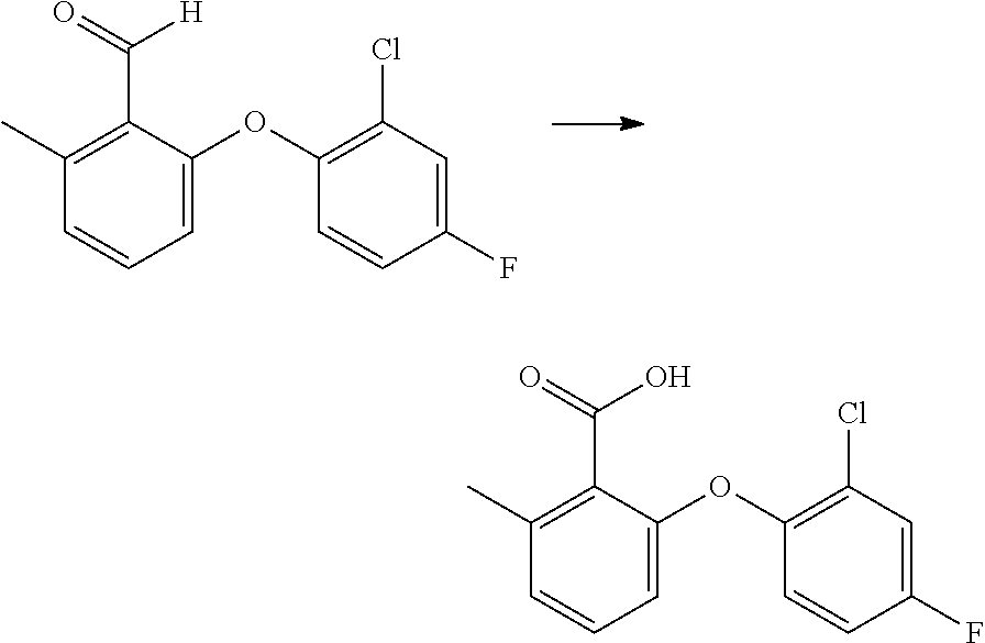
C1=C(OC2=C(Cl)C=C(F)C=C2)C(C(=O)[H])=C(C)C=C1.C1=C(OC2=C(Cl)C=C(F)C=C2)C(C(=O)O)=C(C)C=C1
